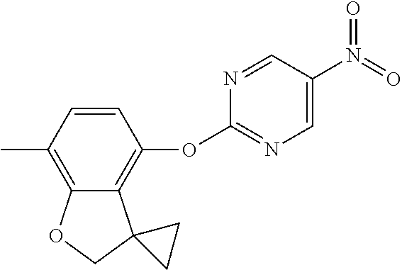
C1=CC(C)=C2C(=C1OC1=NC=C(N(=O)=O)C=N1)C1(CO2)CC1
